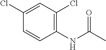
N(C(C)=O)C1=C(Cl)C=C(Cl)C=C1
